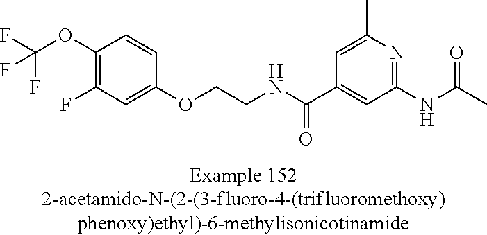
C1(OC(F)(F)F)=C(F)C=C(OCCNC(C2=CC(NC(=O)C)=NC(C)=C2)=O)C=C1
